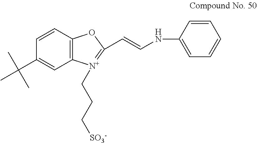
C1=CC2=C(C=C1C(C)(C)C)[N+](CCC[SO3-])=C(C=CNC1=CC=CC=C1)O2
